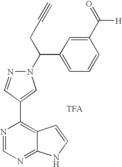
N1(C(C2=CC=CC(C(=O)[H])=C2)CC#C)N=CC(C2=C3C(=NC=N2)NC=C3)=C1.[TFA]
